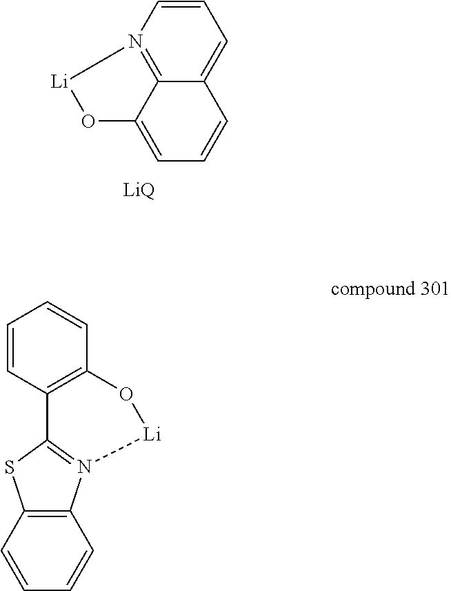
C1=CN2=C3C(=C1)C=CC=C3O[Li]2.[LiQ].C12=C(C=CC=C1)SC1=N2[Li]OC2=C1C=CC=C2
